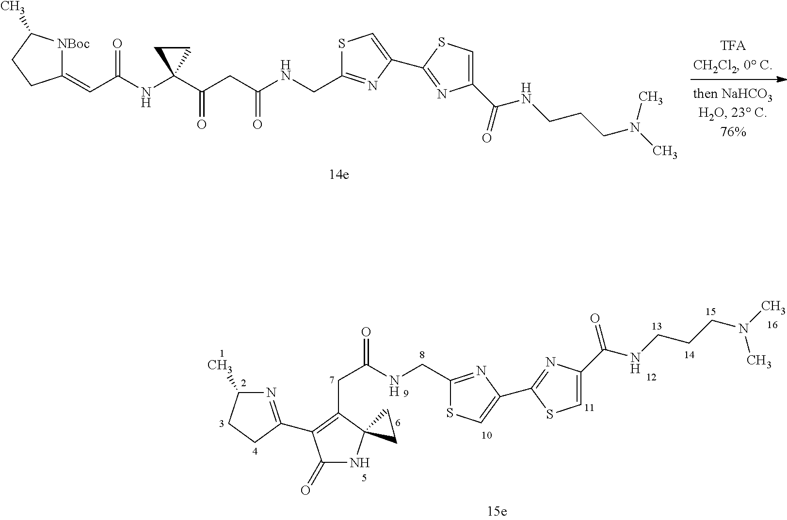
C1(=CC(NC2(C(CC(NCC3=NC(C4=NC(C(=O)NCCCN(C)C)=CS4)=CS3)=O)=O)CC2)=O)[NBoc]C(C)CC1.N1=C(C2=C(CC(=O)NCC3=NC(C4=NC(C(=O)NCCCN(C)C)=CS4)=CS3)C3(NC2=O)CC3)CCC1C
